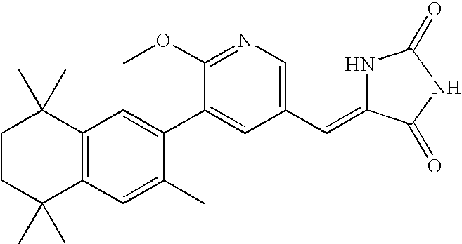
C1CC(C)(C)C2=C(C1(C)C)C=C(C1=CC(C=C3NC(=O)NC3=O)=CN=C1OC)C(C)=C2
